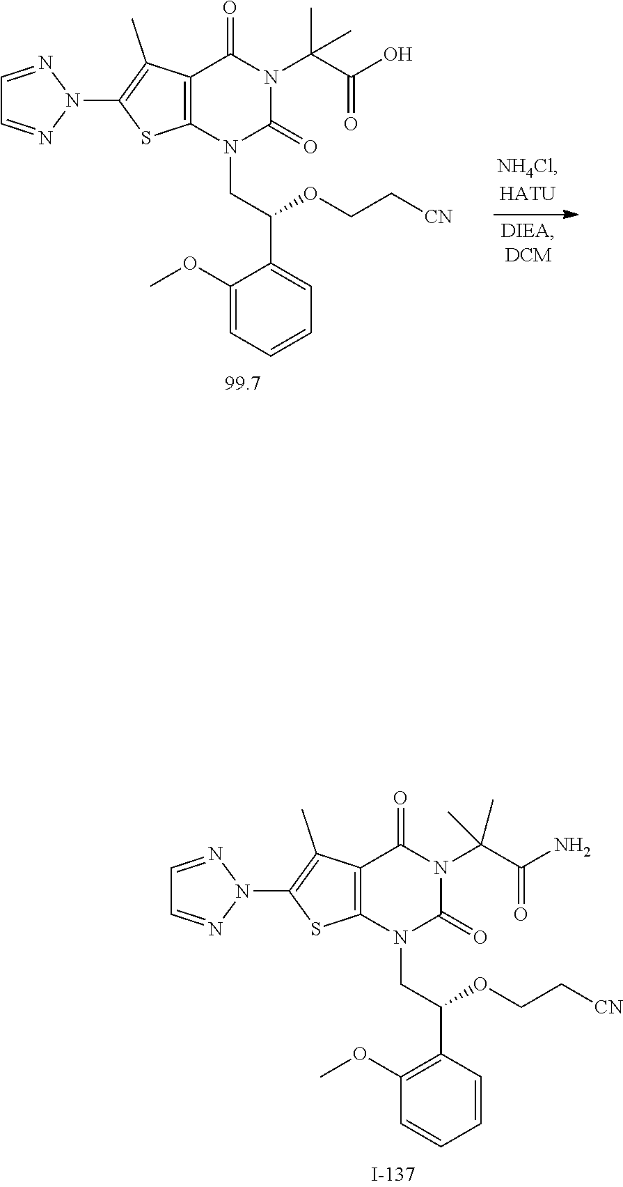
C12=C(SC(N3N=CC=N3)=C1C)N(CC(C1=C(OC)C=CC=C1)OCC[CN])C(=O)N(C(C(N)=O)(C)C)C2=O.C12=C(SC(N3N=CC=N3)=C1C)N(CC(C1=CC=CC=C1OC)OCC[CN])C(=O)N(C(C(O)=O)(C)C)C2=O
